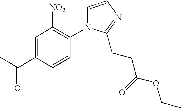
C1=C(C(C)=O)C=CC(N2C=CN=C2CCC(OCC)=O)=C1[NO2]
